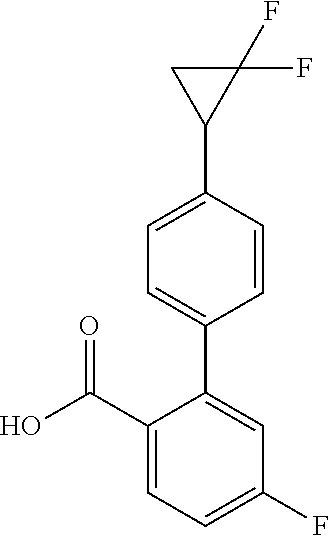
C1=C(F)C=C(C2=CC=C(C3C(F)(F)C3)C=C2)C(C(O)=O)=C1
